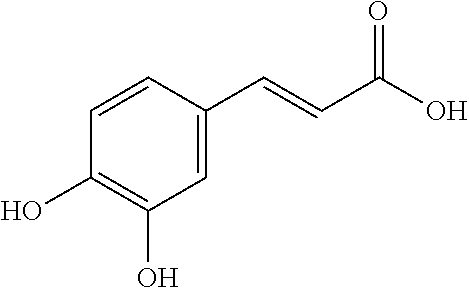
C1=CC(O)=C(O)C=C1C=CC(O)=O
